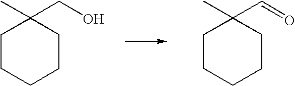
C1CCCCC1(C)CO.C1CCCCC1(C)C=O
